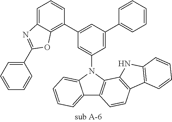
C12=CC=CC=C1N(C1=CC(C3=C4C(=CC=C3)N=C(C3=CC=CC=C3)O4)=CC(C3=CC=CC=C3)=C1)C1=C2C=CC2=C1NC1=C2C=CC=C1
